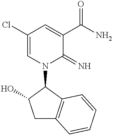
C1(Cl)=CN(C2C(O)CC3=C2C=CC=C3)C(=N)C(C(N)=O)=C1
